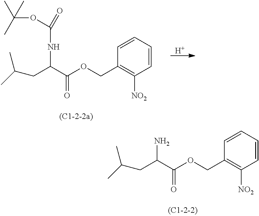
[H].C1=CC([NO2])=C(COC(C(CC(C)C)NC(=O)OC(C)(C)C)=O)C=C1.C1=CC([NO2])=C(COC(C(CC(C)C)N)=O)C=C1
